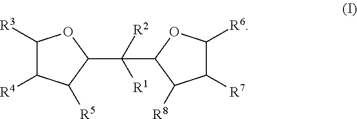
C1([R3])C([R4])C([R5])C(C([R2])([R1])C2C([R8])C([R7])C([R6])O2)O1
